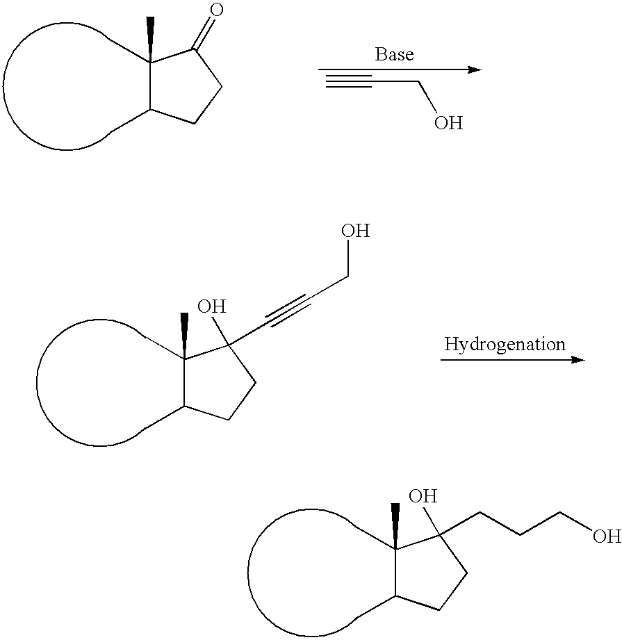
C1(C)(C)C(C)CCC1=O.C#CCO.C1(C)(C)C(C)CCC1(O)C#CCO.C1(C)(C)C(C)CCC1(O)CCCO
